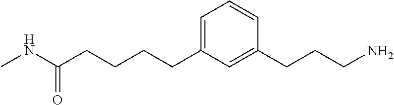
CNC(CCCCC1=CC=CC(CCCN)=C1)=O
